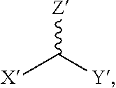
C([X])([Y])[Z]
